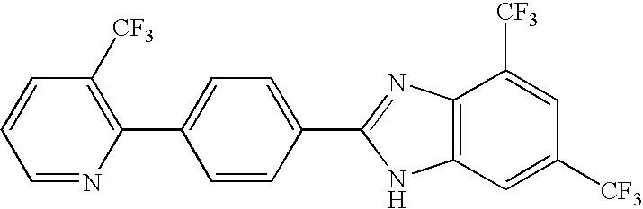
C1=NC(C2=CC=C(C3=NC4=C(N3)C=C([CF3])C=C4[CF3])C=C2)=C([CF3])C=C1
